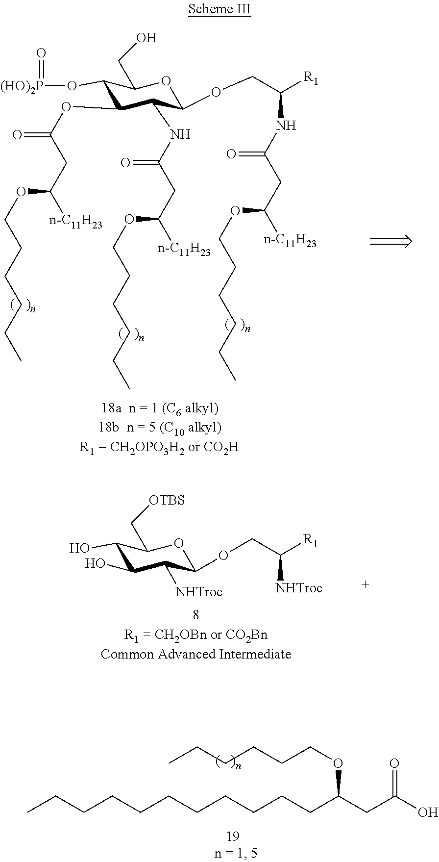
C1(O[(HO)2P]=O)C(OC(=O)CC([n-C11H23])OCCCCCC)C(NC(=O)CC([n-C11H23])OCCCCCC)C(OCC([R1])NC(=O)CC([n-C11H23])OCCCCCC)OC1CO.C1(O)C(O)C([NHTroc])C(OCC([R1])[NHTroc])OC1C[OTBS].C(CCCCCCCCCC(CC(O)=O)OCCCCCC)C
